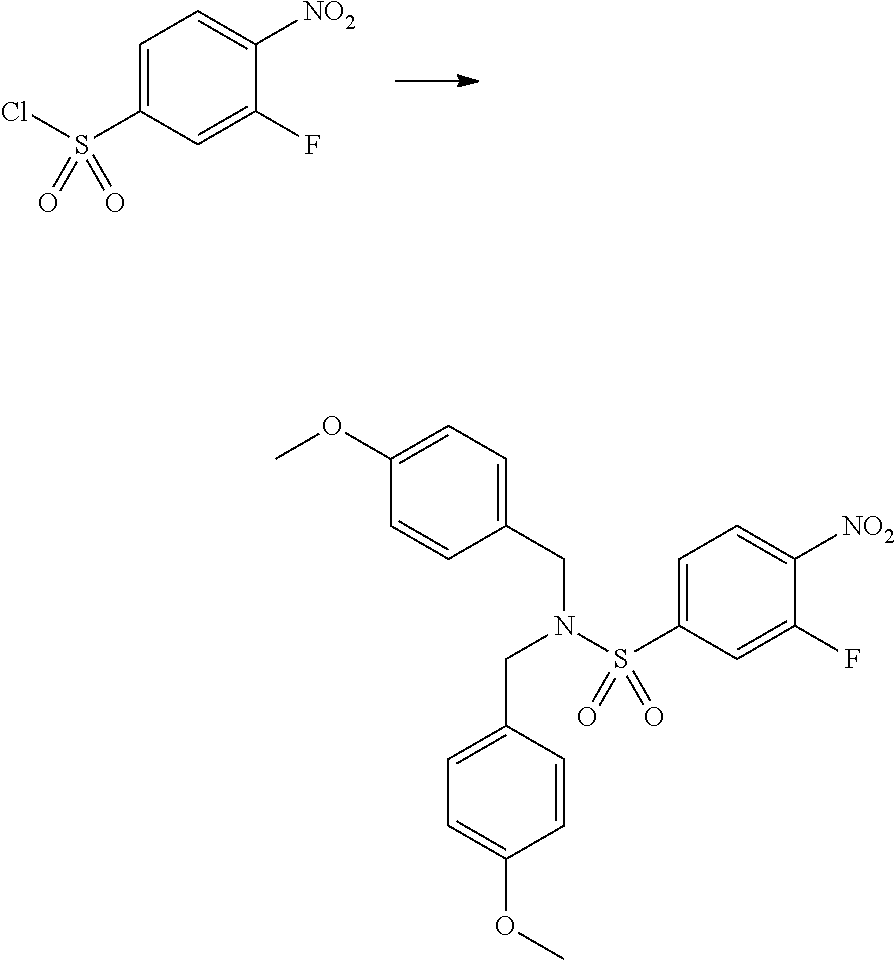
C1=C(S(Cl)(=O)=O)C=C(F)C([NO2])=C1.C(N(S(C1=CC=C([NO2])C(F)=C1)(=O)=O)CC1=CC=C(OC)C=C1)C1=CC=C(OC)C=C1
